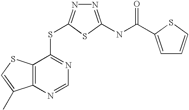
C12=C(C(SC3=NN=C(NC(=O)C4=CC=CS4)S3)=NC=N1)SC=C2C
